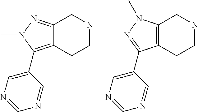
C12=NN(C)C(C3=CN=CN=C3)=C1CCNC2.C12=C(CCNC1)C(C1=CN=CN=C1)=NN2C
